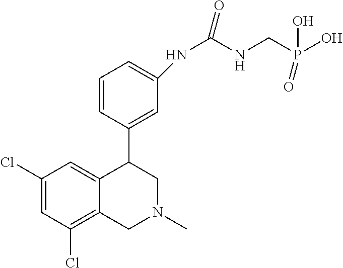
C1(Cl)=CC(Cl)=C2C(=C1)C(C1=CC(NC(NCP(O)(=O)O)=O)=CC=C1)CN(C)C2
